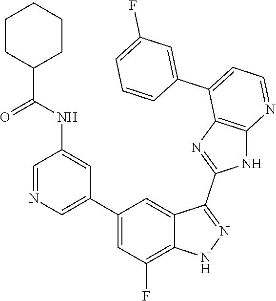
C1=NC=C(C2=CC(F)=C3C(=C2)C(C2=NC4=C(N2)N=CC=C4C2=CC(F)=CC=C2)=NN3)C=C1NC(=O)C1CCCCC1
